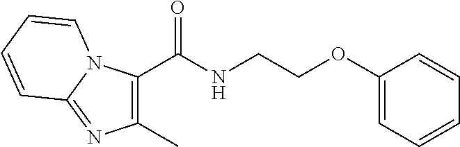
C1(C)=C(C(NCCOC2=CC=CC=C2)=O)N2C(=N1)C=CC=C2
